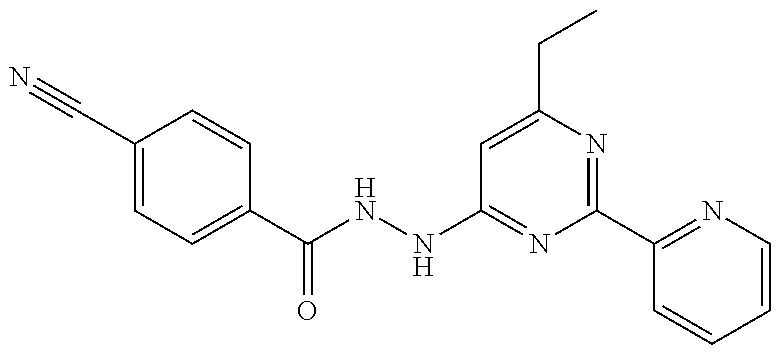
C1(C#N)=CC=C(C(=O)NNC2=NC(C3=NC=CC=C3)=NC(CC)=C2)C=C1
